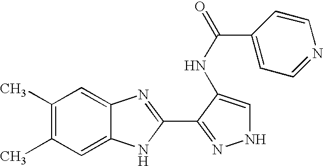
C1(C)=C(C)C=C2C(=C1)N=C(C1=NNC=C1NC(=O)C1=CC=NC=C1)N2
